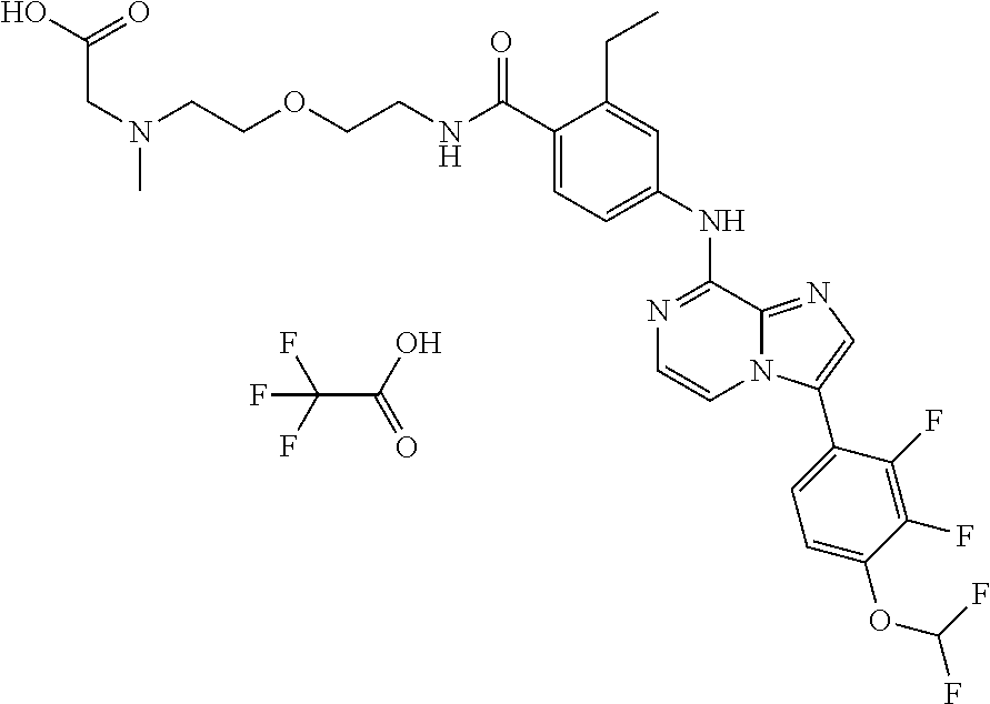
C(C(O)=O)N(C)CCOCCNC(C1=CC=C(NC2=NC=CN3C2=NC=C3C2=CC=C(OC(F)F)C(F)=C2F)C=C1CC)=O.C(C(=O)O)(F)(F)F
